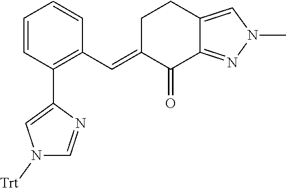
N1([Trt])C=NC(C2=C(C=C3C(=O)C4=NN(C)C=C4CC3)C=CC=C2)=C1
